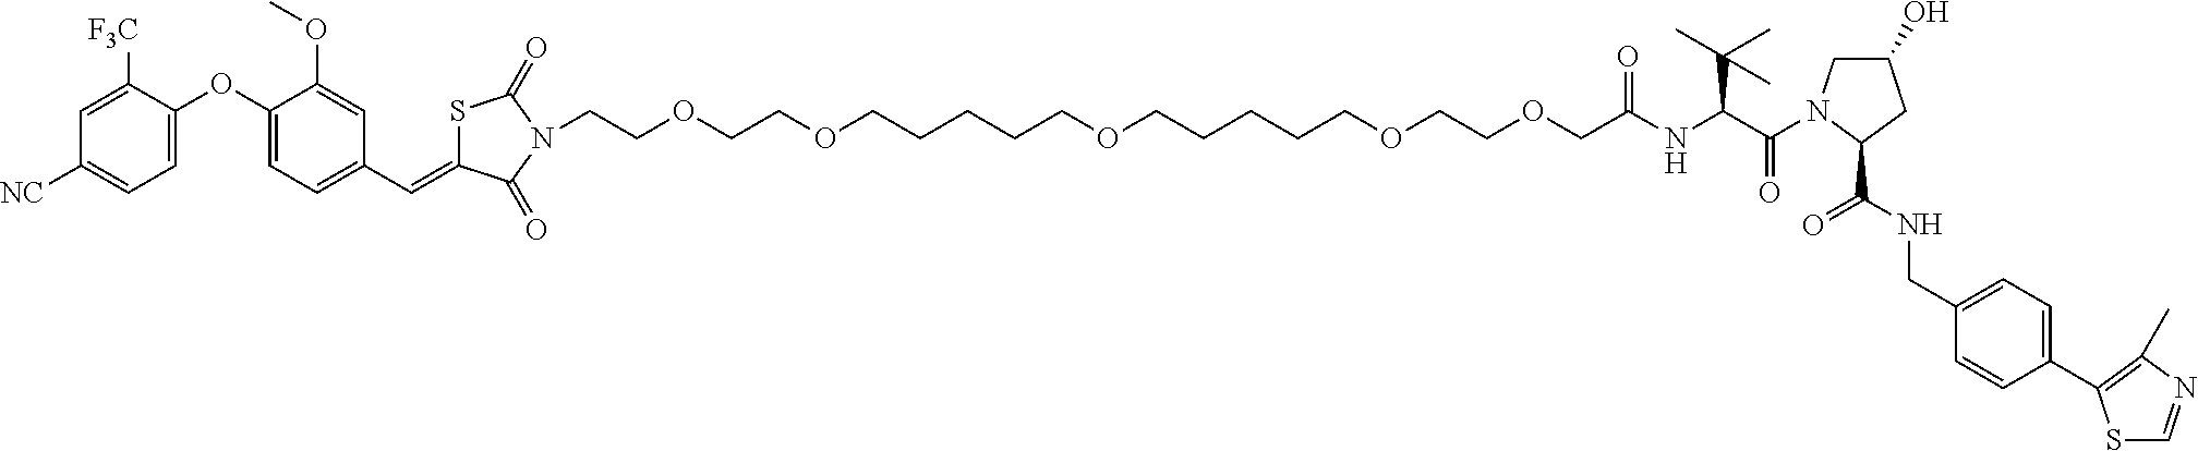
C(OCCOCCCCCOCCCCCOCCOCC(=O)NC(C(C)(C)C)C(=O)N1CC(O)CC1C(=O)NCC1=CC=C(C2=C(C)N=CS2)C=C1)CN1C(=O)C(=CC2=CC=C(OC3=CC=C([NC])C=C3[F3C])C(OC)=C2)SC1=O
